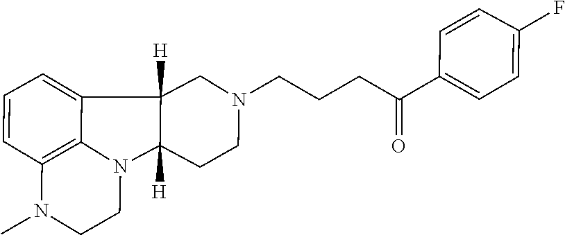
C1CN(C)C2=C3N1C1([H])C([H])(C3=CC=C2)CN(CCCC(C2=CC=C(F)C=C2)=O)CC1
